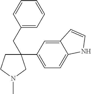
C1(C2=CC=C3C(=C2)C=CN3)(CC2=CC=CC=C2)CCN(C)C1
